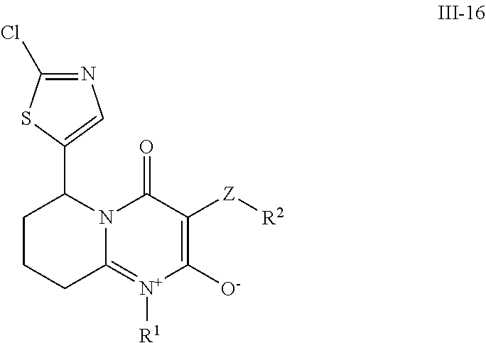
C1([O-])=C([Z][R2])C(=O)N2C(=[N+]1[R1])CCCC2C1=CN=C(Cl)S1
